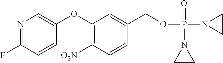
N1=C(F)C=CC(OC2=C([O2N])C=CC(COP(N3CC3)(=O)N3CC3)=C2)=C1
